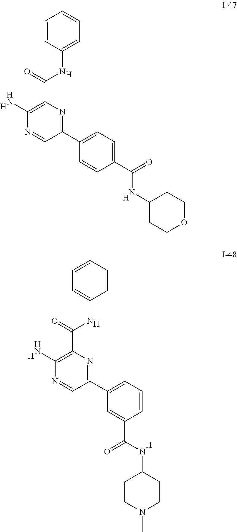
[H].[H].[H].C1=CC(NC(C2=C(N)N=CC(C3=CC=C(C(=O)NC4CCOCC4)C=C3)=N2)=O)=CC=C1.[H].[H].C1=CC=CC(NC(C2=C(N)N=CC(C3=CC=CC(C(NC4CCN(C)CC4)=O)=C3)=N2)=O)=C1.[H]
